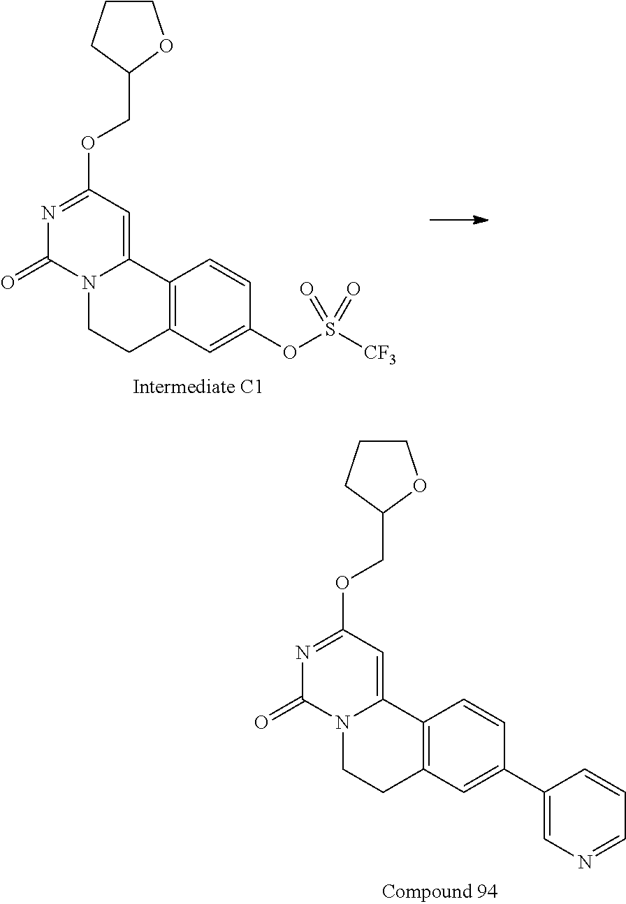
N1=C(OCC2OCCC2)C=C2N(C1=O)CCC1=C2C=CC(OS([CF3])(=O)=O)=C1.N1=C(OCC2OCCC2)C=C2N(C1=O)CCC1=C2C=CC(C2=CN=CC=C2)=C1
